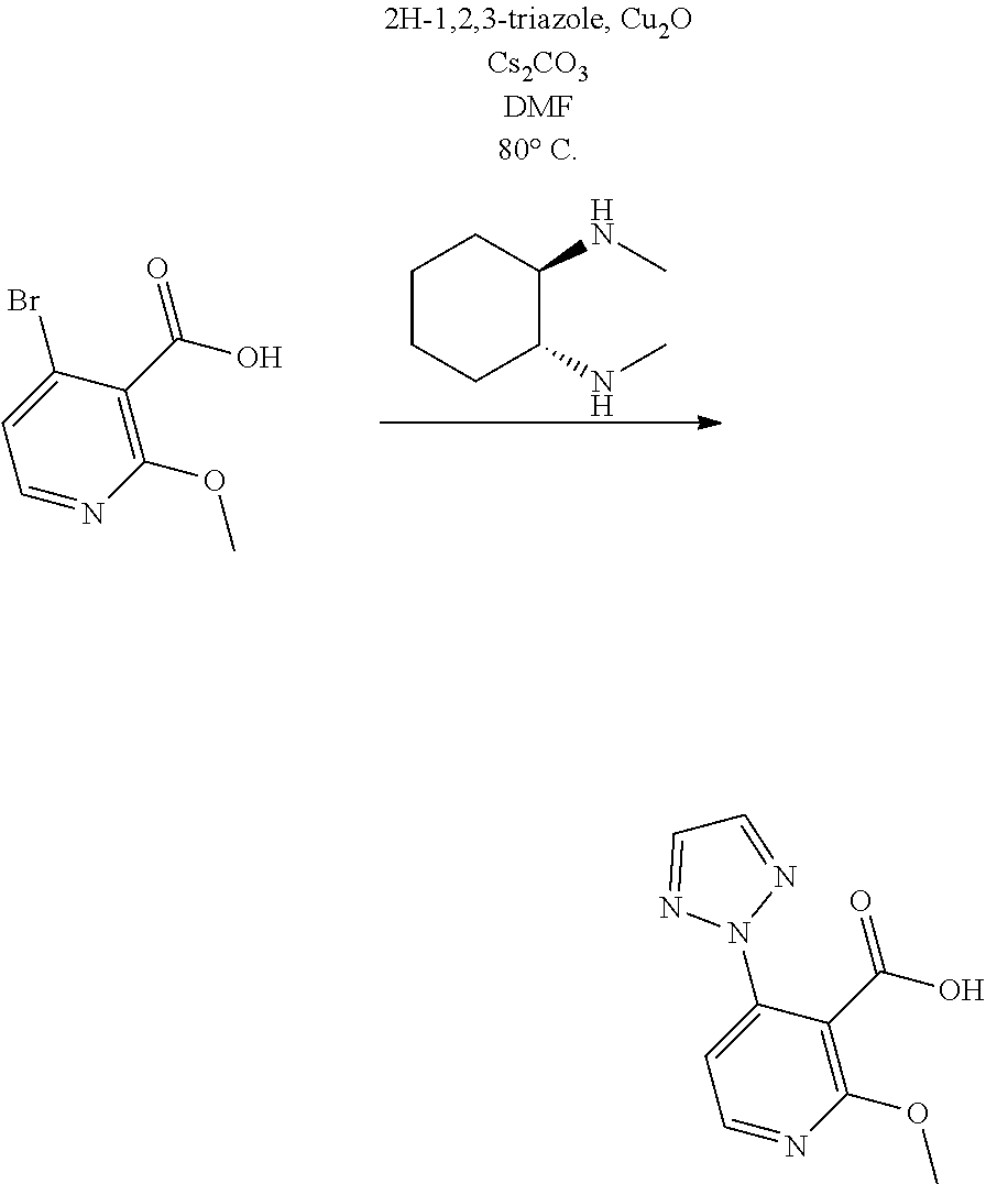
C1CCC(NC)C(NC)C1.C1=C(Br)C(C(O)=O)=C(OC)N=C1.C1=C(N2N=CC=N2)C(C(O)=O)=C(OC)N=C1
